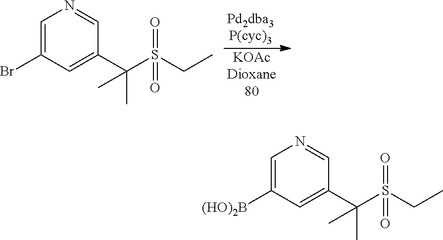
C1=C(Br)C=C(C(S(CC)(=O)=O)(C)C)C=N1.[KOAcDioxane80].C1=C([(HO)2B])C=C(C(S(CC)(=O)=O)(C)C)C=N1
